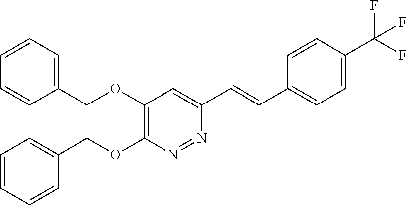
C1(OCC2=CC=CC=C2)=C(OCC2=CC=CC=C2)N=NC(C=CC2=CC=C(C(F)(F)F)C=C2)=C1
